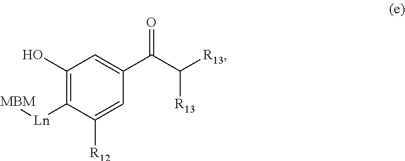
C(C([R13])[R13])(C1=CC(O)=C([Ln][MBM])C([R12])=C1)=O
